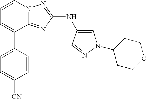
C1=CN2C(=NC(NC3=CN(C4CCOCC4)N=C3)=N2)C(C2=CC=C([CN])C=C2)=C1
